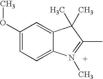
C1(OC)=CC=C2C(=C1)C(C)(C)C(C)=N2C
